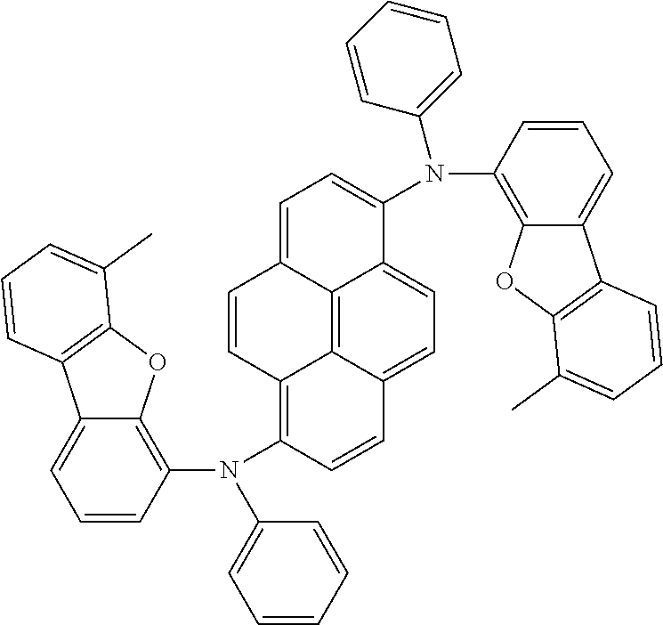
C12=CC=CC(N(C3=CC=CC=C3)C3=C4C5=C6C(=CC=C5C=C3)C(N(C3=C5C(=CC=C3)C3=C(O5)C(C)=CC=C3)C3=CC=CC=C3)=CC=C6C=C4)=C1OC1=C2C=CC=C1C
